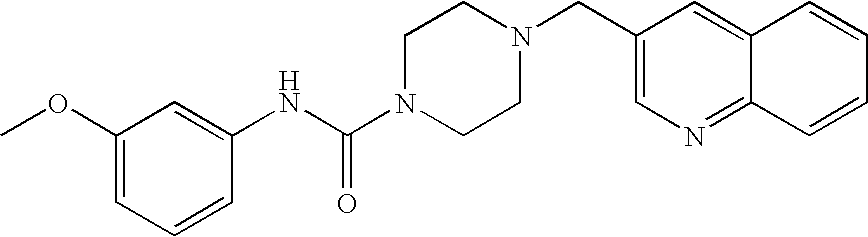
C1(CN2CCN(C(NC3=CC(OC)=CC=C3)=O)CC2)=CN=C2C(=C1)C=CC=C2
